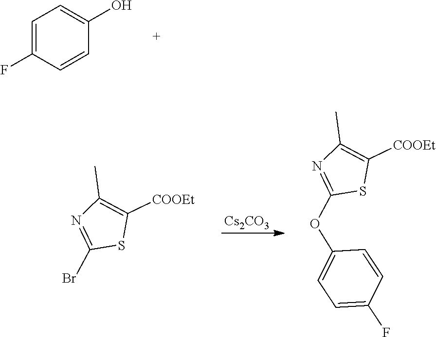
C1=C(F)C=CC(O)=C1.[Cs2CO3].N1=C(Br)SC([COOEt])=C1C.N1=C(OC2=CC=C(F)C=C2)SC([COOEt])=C1C
